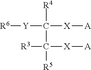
[Y](C([X][A])(C([R5])([R3])[X][A])[R4])[R6]
